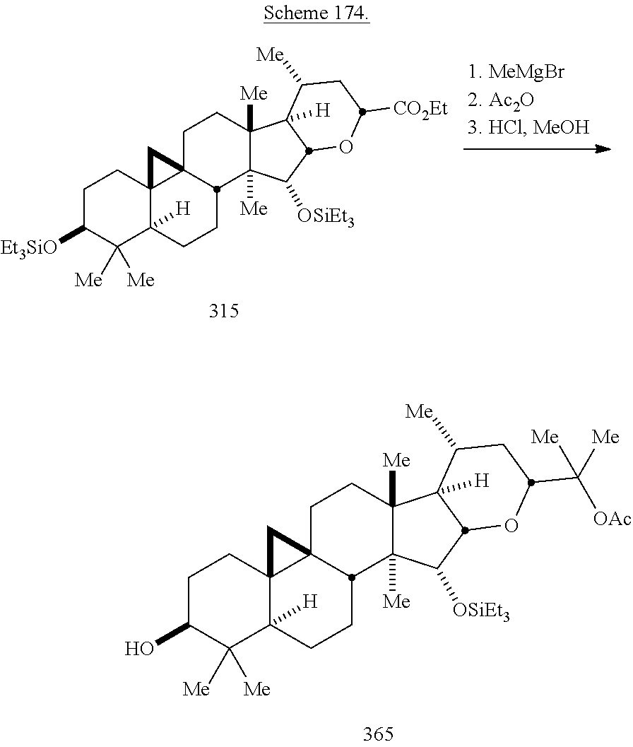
OC1C([Me])([Me])C2([H])C3(CC1)C1(CCC4([Me])C([Me])(C([OSiEt3])C5C4([H])C([Me])CC(C([OAc])([Me])[Me])O5)C1CC2)C3.[Et3SiO]C1C([Me])([Me])C2([H])C3(CC1)C1(CCC4([Me])C([Me])(C([OSiEt3])C5C4([H])C([Me])CC([CO2Et])O5)C1CC2)C3
